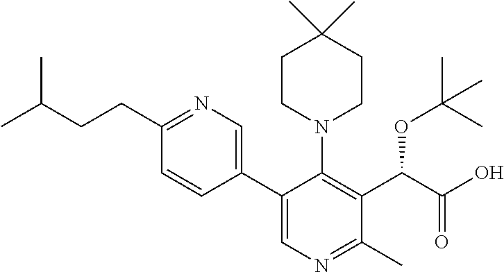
C1(CCC(C)C)=NC=C(C2=CN=C(C)C(C(C(=O)O)OC(C)(C)C)=C2N2CCC(C)(C)CC2)C=C1
